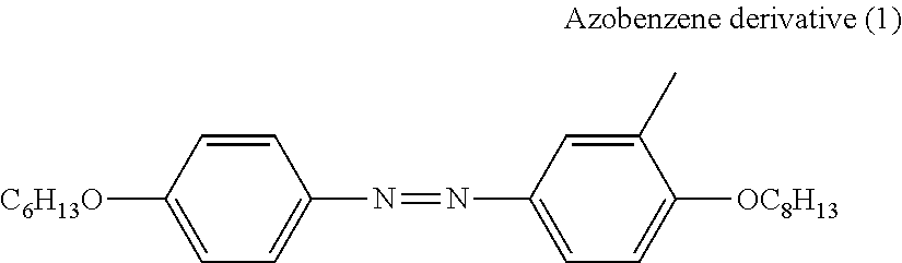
C1([C6H13O])=CC=C(N=NC2=CC=C([OC8H13])C(C)=C2)C=C1
